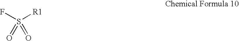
FS([R1])(=O)=O
